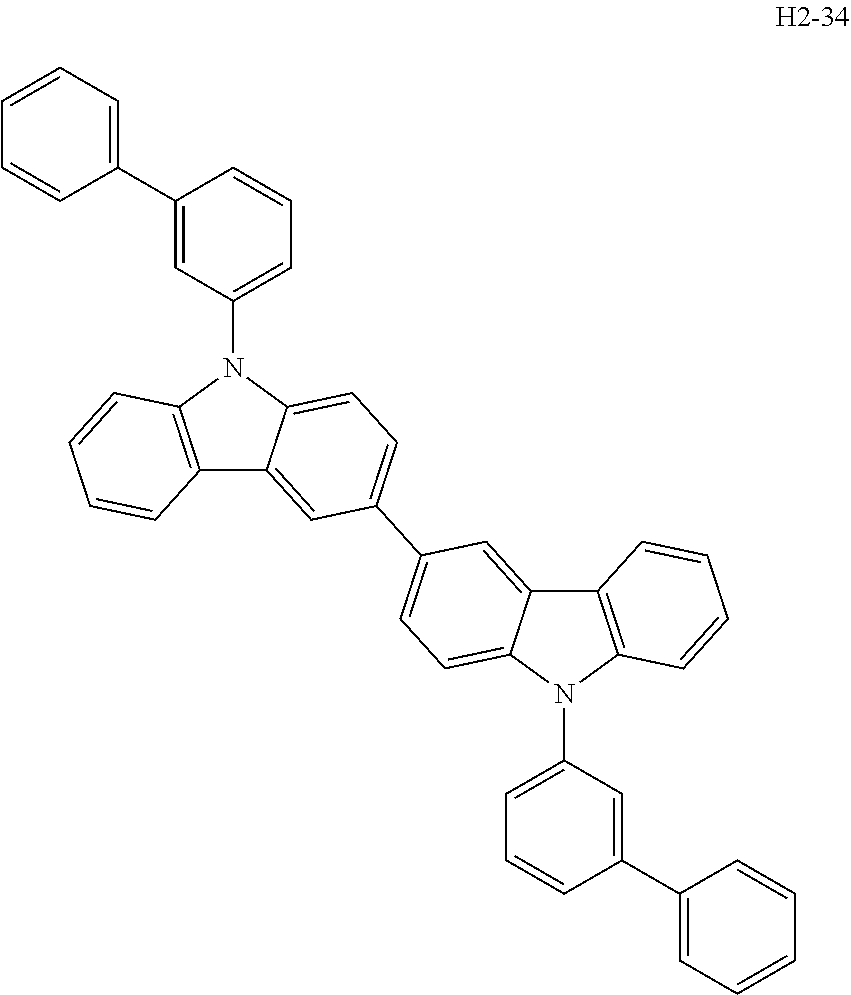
C1(C2=CC=CC=C2)=CC(N2C3=C(C4=CC(C5=CC=C6C(=C5)C5=C(N6C6=CC=CC(C7=CC=CC=C7)=C6)C=CC=C5)=CC=C24)C=CC=C3)=CC=C1
